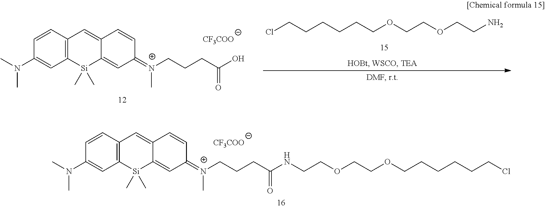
[CF3COO].C12=C(C=CC(N(C)C)=C1)C=C1C(=CC(=[N+](CCCC(=O)NCCOCCOCCCCCCCl)C)C=C1)[Si]2(C)C.C12=C(C=CC(N(C)C)=C1)C=C1C(=CC(=[N+](CCCC(O)=O)C)C=C1)[Si]2(C)C.[CF3COO].ClCCCCCCOCCOCCN
